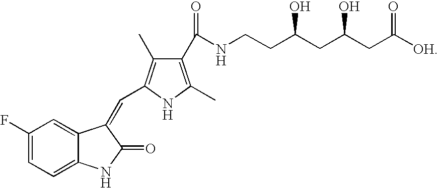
C1(C(NCCC(CC(CC([OH])=O)O)O)=O)=C(C)NC(C=C2C3=CC(F)=CC=C3NC2=O)=C1C
